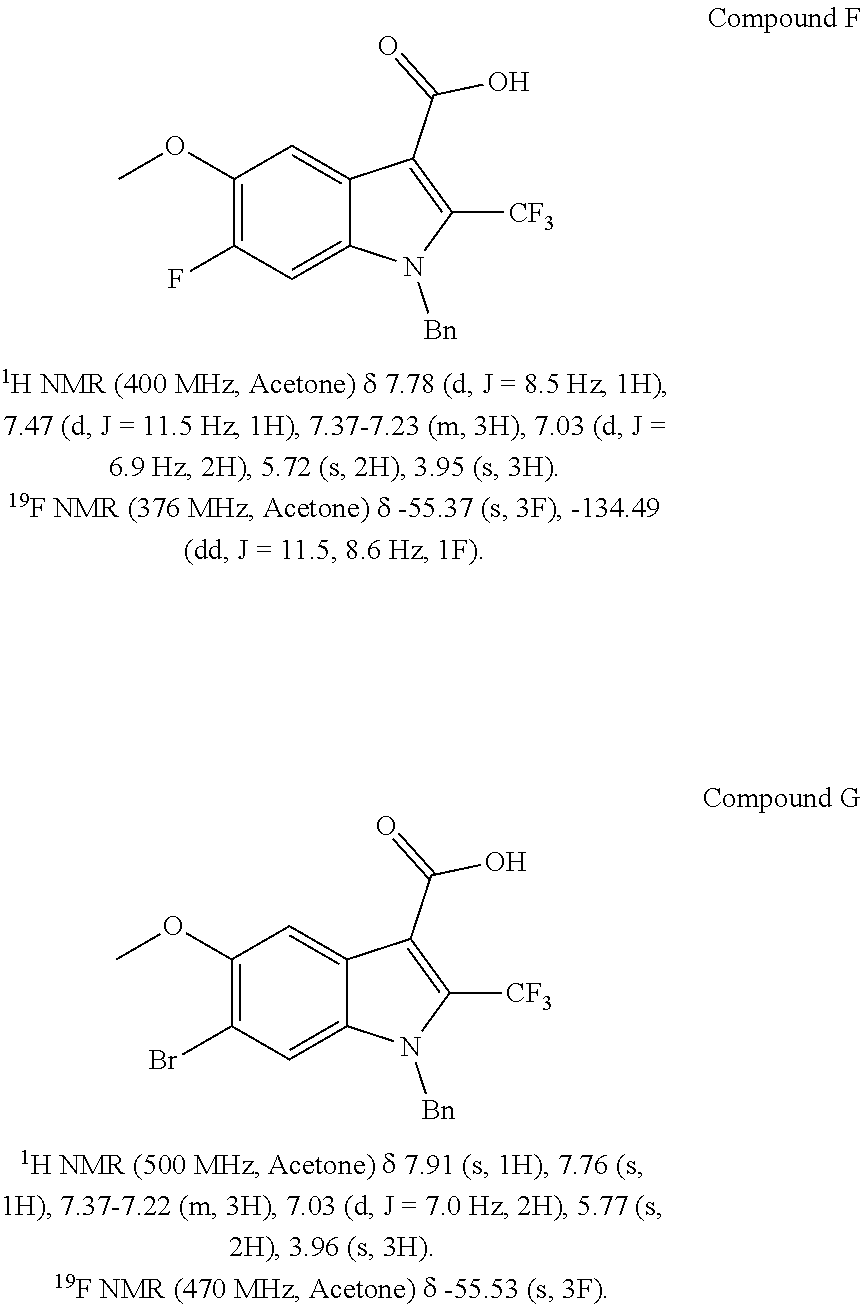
C1(OC)=C(Br)C=C2C(=C1)C(C(=O)O)=C([CF3])N2[Bn].C1(OC)=C(F)C=C2C(=C1)C(C(=O)O)=C([CF3])N2[Bn]
